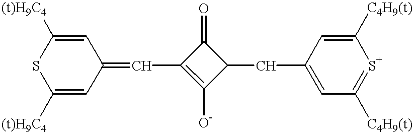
C1([(t)H9C4])=CC(=CC2=C([O-])C(CC3=CC([C4H9(t)])=[S+]C([C4H9(t)])=C3)C2=O)C=C([(t)H9C4])S1
